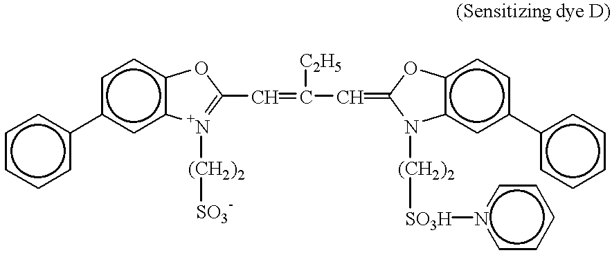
c1(-c2ccccc2)cc2c(cc1)OC(C=C([C2H5])C=C1Oc3c(cc(-c4ccccc4)cc3)N1[(CH2)2][SO3H]n1ccccc1)=[N+]2[(CH2)2][SO3-]
